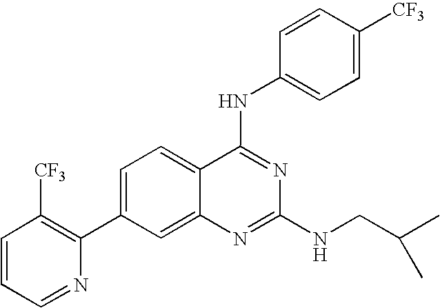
C1=CC=NC(C2=CC=C3C(=C2)N=C(NCC(C)C)N=C3NC2=CC=C([CF3])C=C2)=C1[CF3]
